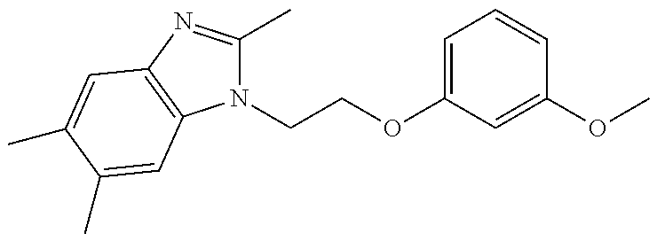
N1(CCOC2=CC=CC(OC)=C2)C(C)=NC2=C1C=C(C)C(C)=C2
